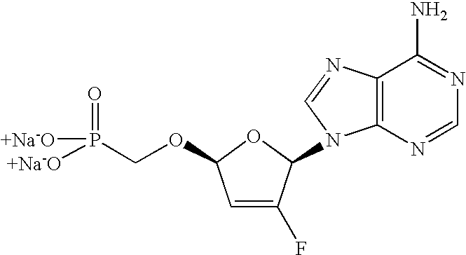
C12=C(N=CN=C1N)N(C1C(F)=CC(OCP([+Na-O])(=O)[+Na-O])O1)C=N2
